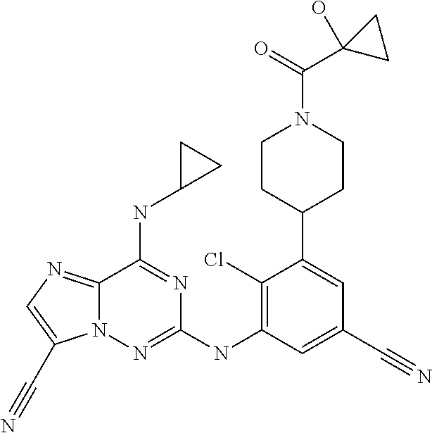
C12=NC=C(C#N)N1N=C(NC1=C(Cl)C(C3CCN(C(=O)C4(O)CC4)CC3)=CC(C#N)=C1)N=C2NC1CC1
